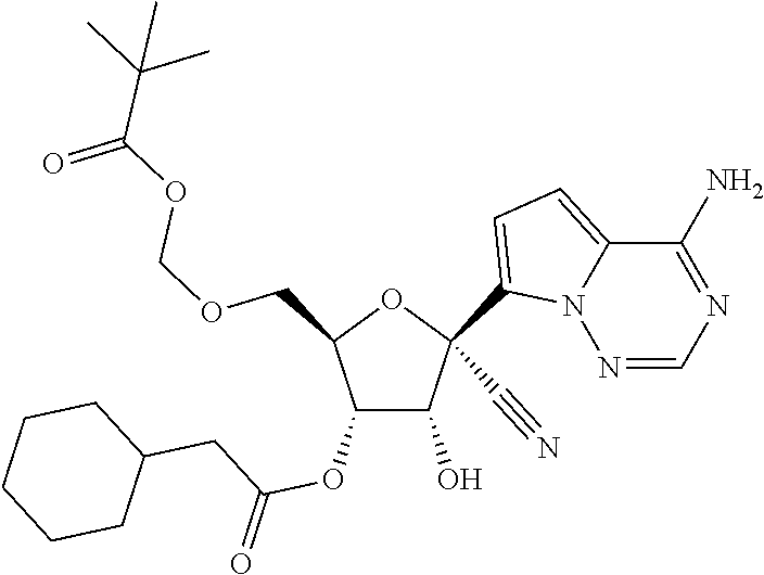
O(CC1C(OC(CC2CCCCC2)=O)C(O)C(C#N)(C2=CC=C3N2N=CN=C3N)O1)COC(C(C)(C)C)=O
